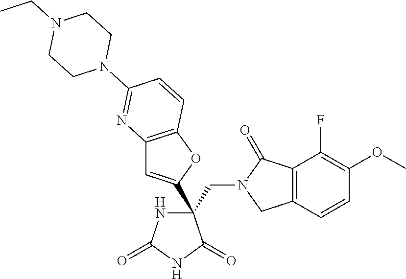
C(C1(C2=CC3=C(O2)C=CC(N2CCN(CC)CC2)=N3)NC(=O)NC1=O)N1CC2=C(C1=O)C(F)=C(OC)C=C2
